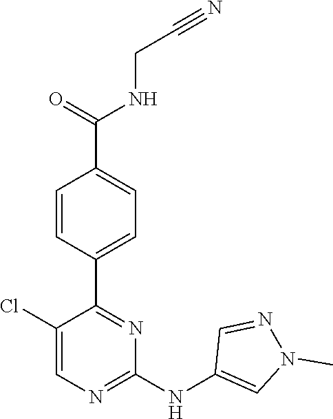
C1(C2=NC(NC3=CN(C)N=C3)=NC=C2Cl)=CC=C(C(NCC#N)=O)C=C1
